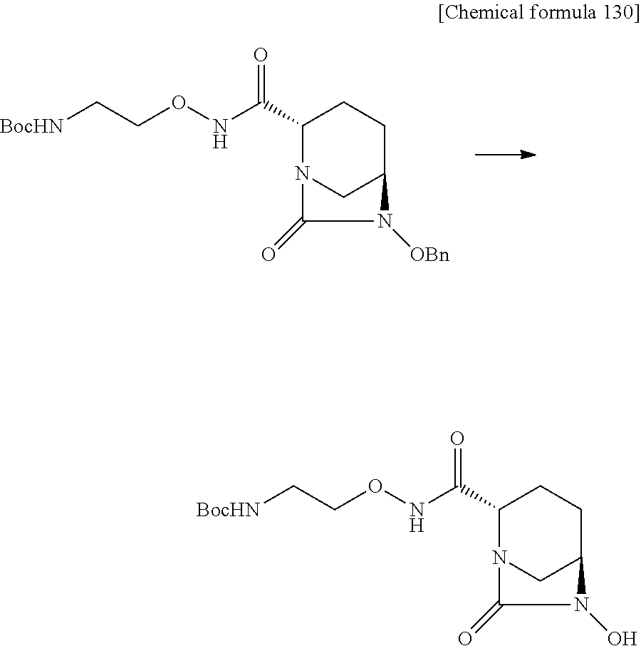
C1C(C(=O)NOCC[BocHN])N2CC(C1)N([OBn])C2=O.C1C(C(=O)NOCC[BocHN])N2CC(C1)N(O)C2=O
